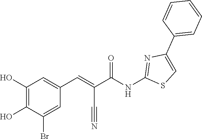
C1(C2=CSC(NC(C(=CC3=CC(O)=C(O)C(Br)=C3)C#N)=O)=N2)=CC=CC=C1
